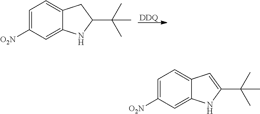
C1=C([O2N])C=C2C(=C1)CC(C(C)(C)C)N2.[DDQ].C1=C([O2N])C=C2C(=C1)C=C(C(C)(C)C)N2
